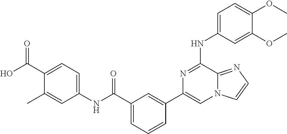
C1=C(NC2=NC(C3=CC(C(=O)NC4=CC=C(C(=O)O)C(C)=C4)=CC=C3)=CN3C2=NC=C3)C=C(OC)C(OC)=C1
